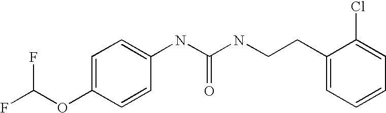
FC(OC1=CC=C(NC(NCCC2=CC=CC=C2Cl)=O)C=C1)F
